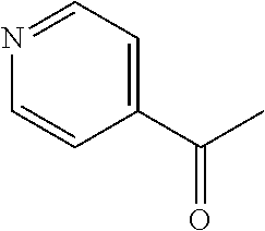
C(C)(=O)C1=CC=NC=C1
